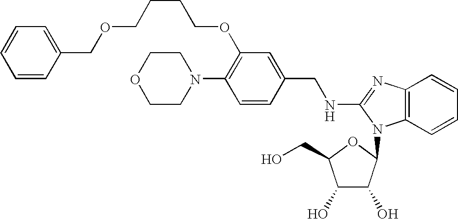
C1(N2CCOCC2)=C(OCCCCOCC2=CC=CC=C2)C=C(CNC2=NC3=C(C=CC=C3)N2C2C(O)C(O)C(CO)O2)C=C1
